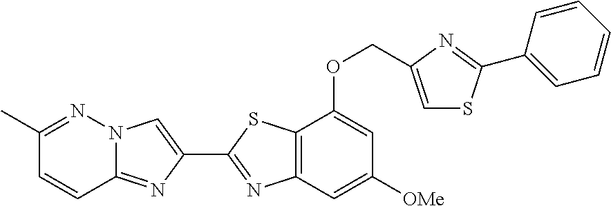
C1(C)=NN2C(=NC(C3=NC4=C(S3)C(OCC3=CSC(C5=CC=CC=C5)=N3)=CC([OMe])=C4)=C2)C=C1
